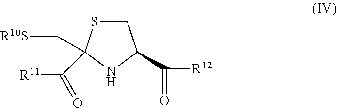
C1(C([R11])=O)(C[R10S])SCC(C(=O)[R12])N1
